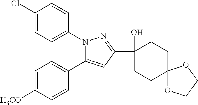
C1(Cl)=CC=C(N2C(C3=CC=C([H3CO])C=C3)=CC(C3(O)CCC4(CC3)OCCO4)=N2)C=C1
